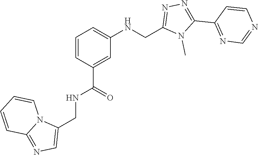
N1=C(C2=NN=C(CNC3=CC=CC(C(NCC4=CN=C5N4C=CC=C5)=O)=C3)N2C)C=CN=C1
